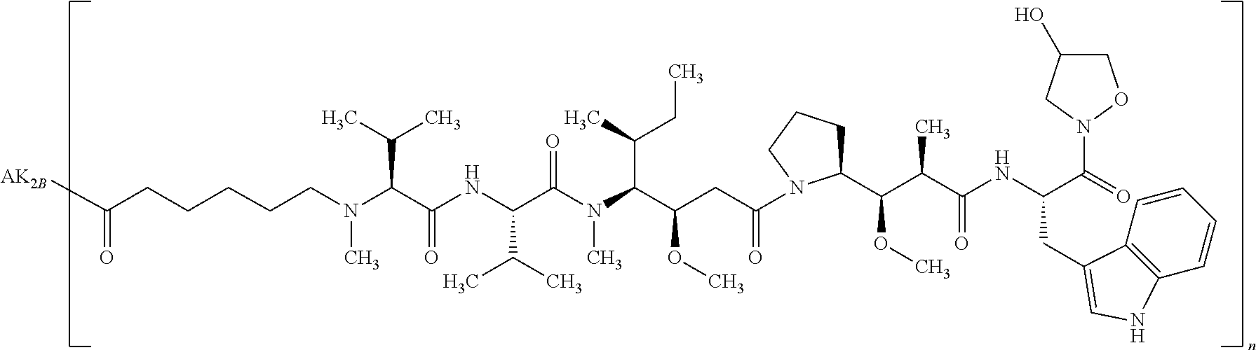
N(C(C(NC(C(N(C(C(CC(=O)N1C(C(C(C(NC(C(=O)N2CC(O)CO2)CC2=CNC3=C2C=CC=C3)=O)C)OC)CCC1)OC)C(C)CC)C)=O)C(C)C)=O)C(C)C)(C)CCCCCC([AK2B])=O
